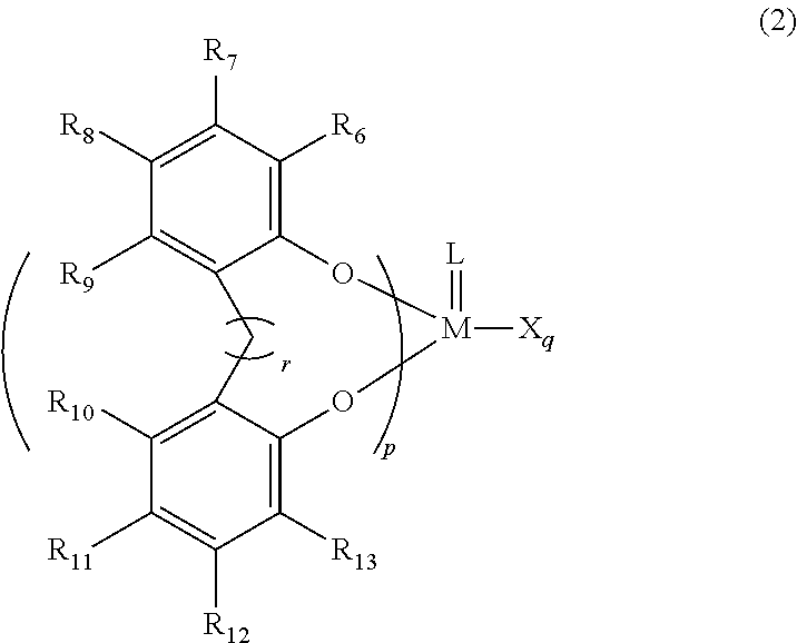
C1([R8])=C([R7])C([R6])=C2C(=C1[R9])CC1=C([R10])C([R11])=C([R12])C([R13])=C1O[M](=[L])([Xq])O2
